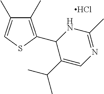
Cl.C1(C)=CSC(C2NC(C)=NC=C2C(C)C)=C1C
